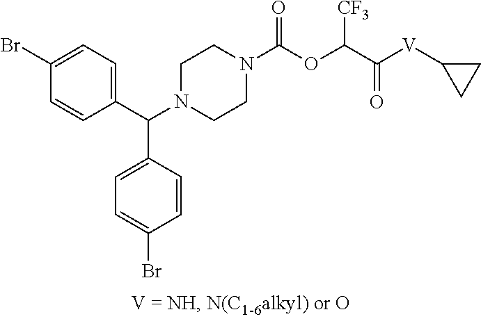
C1(C(N2CCN(C(OC(C([V]C3CC3)=O)[CF3])=O)CC2)C2=CC=C(Br)C=C2)=CC=C(Br)C=C1
